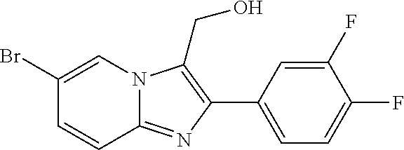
C1(C2=C(CO)N3C(=N2)C=CC(Br)=C3)=CC=C(F)C(F)=C1
